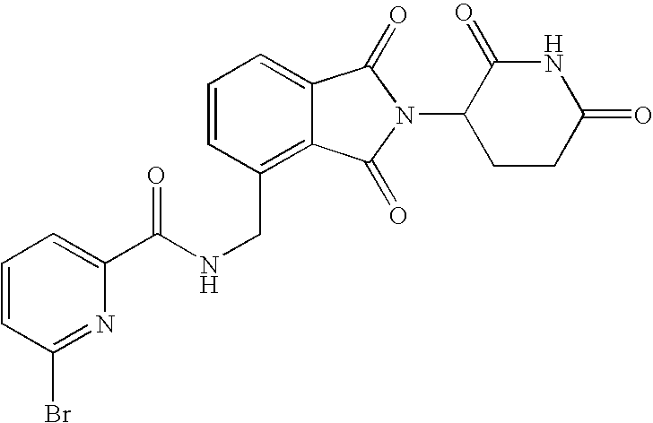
C(C1=C2C(=CC=C1)C(=O)N(C1CCC(=O)NC1=O)C2=O)NC(C1=CC=CC(Br)=N1)=O
